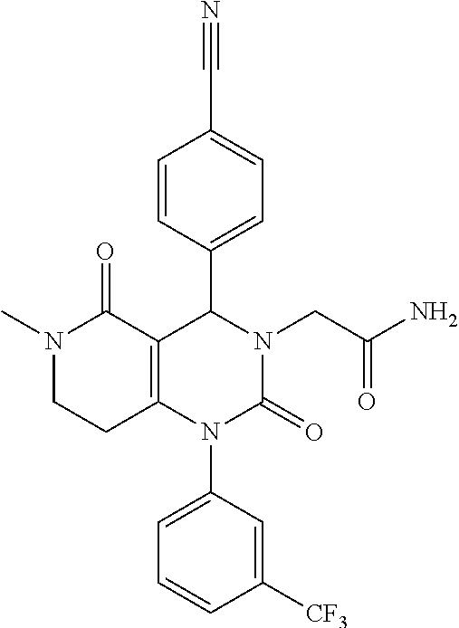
N1(C)CCC2=C(C1=O)C(C1=CC=C(C#N)C=C1)N(CC(N)=O)C(=O)N2C1=CC=CC([CF3])=C1
